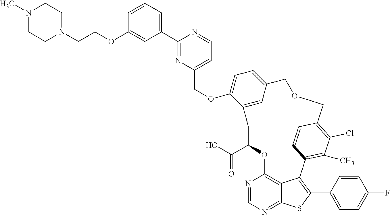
C1=CC=C(C2=NC(COC3=CC=C4C=C3CC(C(=O)O)OC3=C5C(=NC=N3)SC(C3=CC=C(F)C=C3)=C5C3=C(C)C(Cl)=C(C=C3)COC4)=CC=N2)C=C1OCCN1CCN(C)CC1
